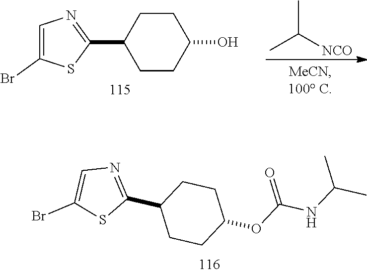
C1=C(Br)SC(C2CCC(O)CC2)=N1.CC([NCO])C.C1CC(OC(NC(C)C)=O)CCC1C1=NC=C(Br)S1
